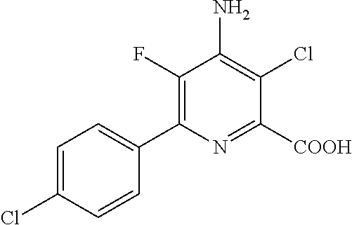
C1(F)=C(C2=CC=C(Cl)C=C2)N=C([COOH])C(Cl)=C1N
